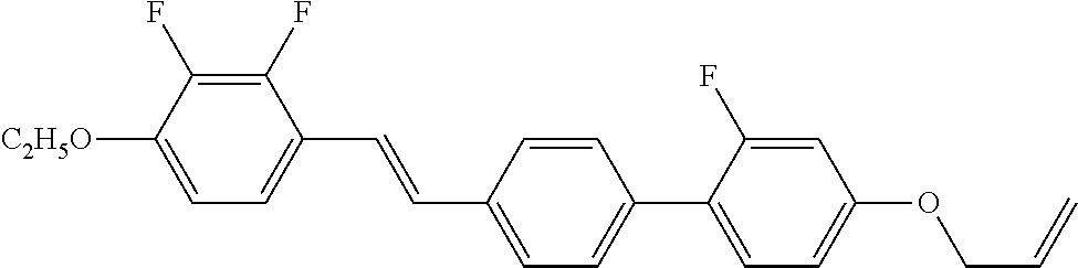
C1(F)=C(F)C([C2H5O])=CC=C1C=CC1=CC=C(C2=CC=C(OCC=C)C=C2F)C=C1
